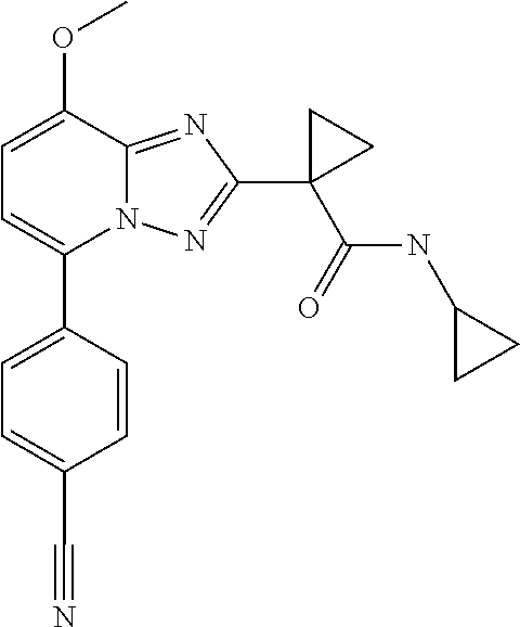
C1=C(OC)C2=NC(C3(C(=O)NC4CC4)CC3)=NN2C(C2=CC=C(C#N)C=C2)=C1
